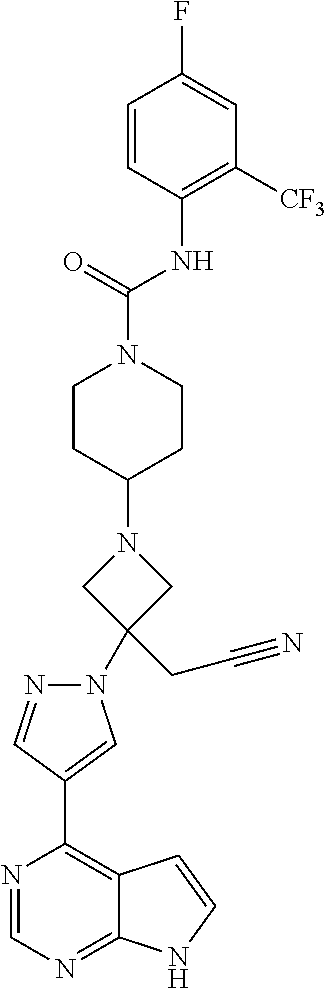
N1(C2(CC#N)CN(C3CCN(C(NC4=C([CF3])C=C(F)C=C4)=O)CC3)C2)N=CC(C2=C3C(=NC=N2)NC=C3)=C1
